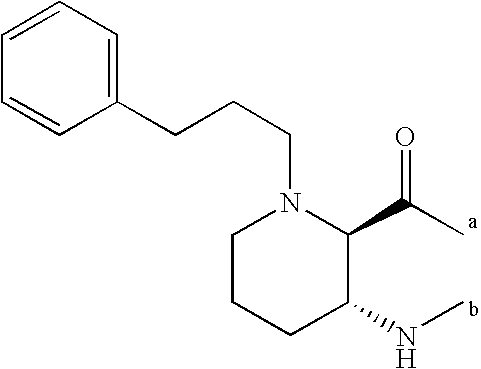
C1CCC(NC)C(C(C)=O)N1CCCC1=CC=CC=C1
